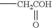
C[CH2COH]=O
